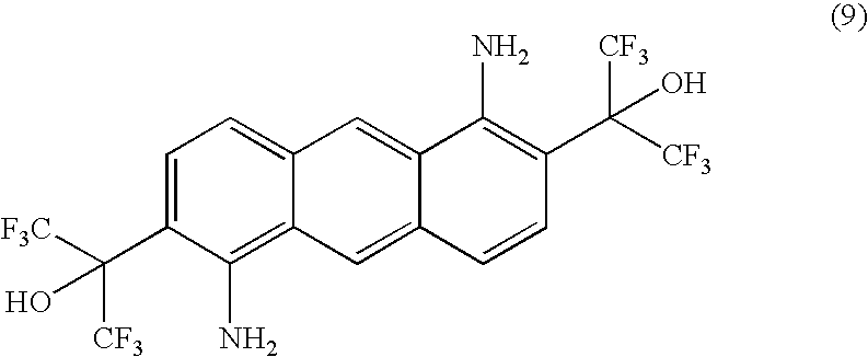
C1=C(C([CF3])(O)[F3C])C(N)=C2C(=C1)C=C1C(=C2)C=CC(C(O)([CF3])[CF3])=C1N
